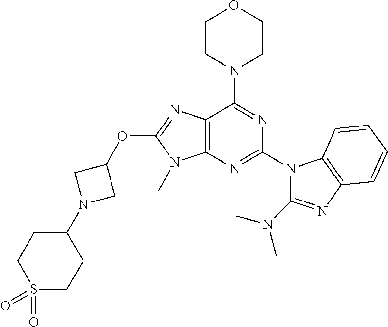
C12=C(N=C(N3C(N(C)C)=NC4=C3C=CC=C4)N=C1N1CCOCC1)N(C)C(OC1CN(C3CCS(=O)(=O)CC3)C1)=N2
